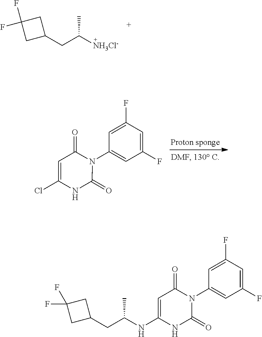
C1(F)=CC(F)=CC(N2C(=O)C=C(Cl)NC2=O)=C1.C(C)([NH3Cl-])CC1CC(F)(F)C1.C(C)(CC1CC(F)(F)C1)NC1=CC(=O)N(C2=CC(F)=CC(F)=C2)C(=O)N1
